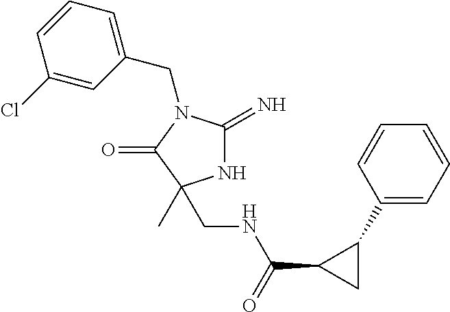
N1C(=N)N(CC2=CC=CC(Cl)=C2)C(=O)C1(C)CNC(C1CC1C1=CC=CC=C1)=O
